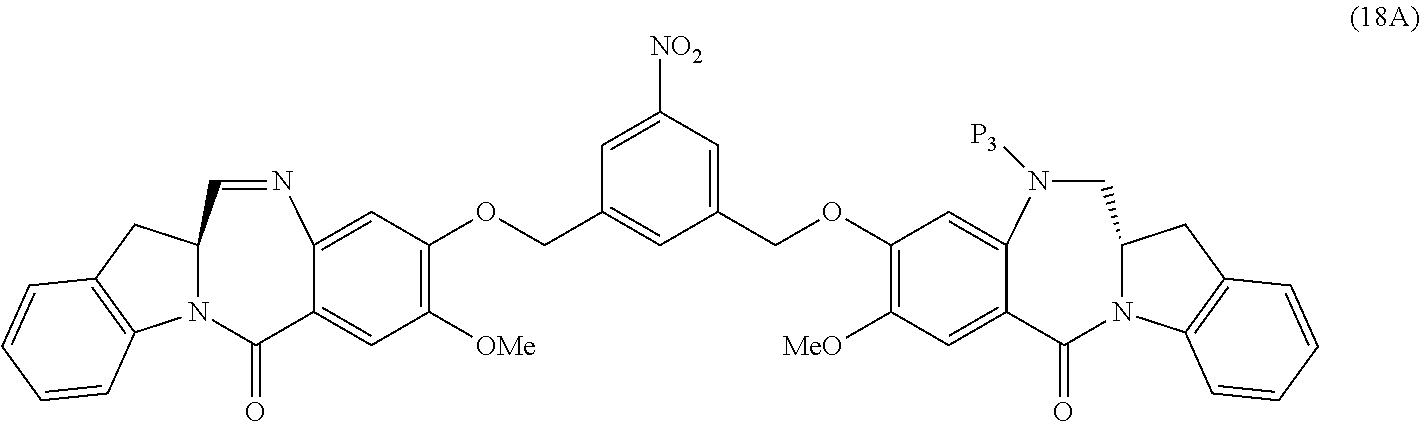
C1=C2C(=O)N3C4=C(CC3C=NC2=CC(OCC2=CC(COC3=C([MeO])C=C5C(=O)N6C7=C(CC6CN([P3])C5=C3)C=CC=C7)=CC([NO2])=C2)=C1[OMe])C=CC=C4
